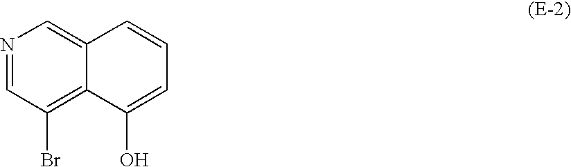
N1=CC(Br)=C2C(=C1)C=CC=C2O
